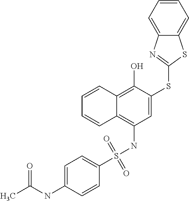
C1=C(SC2=NC3=CC=CC=C3S2)C(O)=C2C(=C1NS(C1=CC=C(NC(C)=O)C=C1)(=O)=O)C=CC=C2
